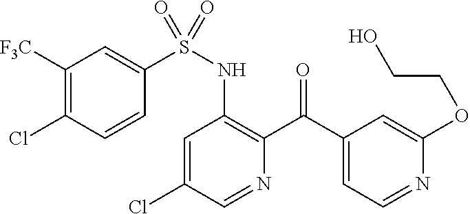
C1=C(Cl)C=NC(C(C2=CC=NC(OCCO)=C2)=O)=C1NS(=O)(C1=CC([F3C])=C(Cl)C=C1)=O
